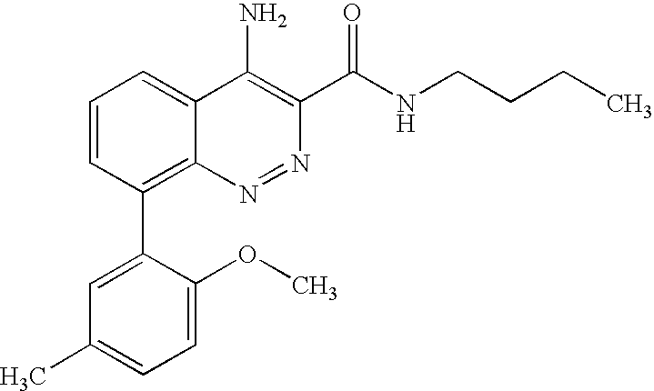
C1=C(OC)C(C2=C3C(=CC=C2)C(N)=C(C(NCCCC)=O)N=N3)=CC(C)=C1
